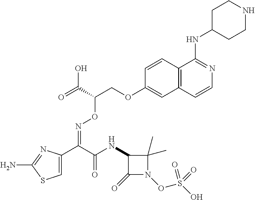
C1=C(C(C(NC2C(=O)N(OS(O)(=O)=O)C2(C)C)=O)=NOC(COC2=CC3=C(C=C2)C(NC2CCNCC2)=NC=C3)C(=O)O)N=C(N)S1
